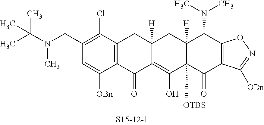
C1(CN(C)C(C)(C)C)=C(Cl)C2=C(C([OBn])=C1)C(=O)C1=C(O)C3([OTBS])C([H])(CC1([H])C2)C(N(C)C)C1=C(C3=O)C([OBn])=NO1
